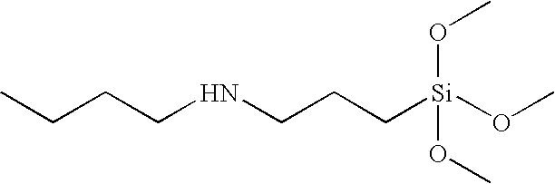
N(CCC[Si](OC)(OC)OC)CCCC
